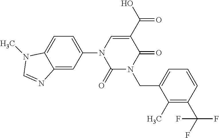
C1(=O)N(CC2=CC=CC(C(F)(F)F)=C2C)C(=O)C(C(O)=O)=CN1C1=CC=C2C(=C1)N=CN2C
